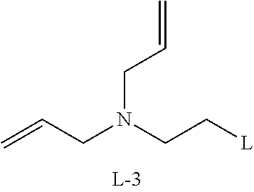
C=CCN(CC[L])CC=C
